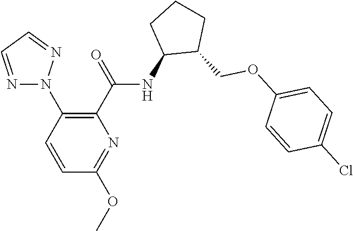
N1(C2=C(C(=O)NC3C(COC4=CC=C(Cl)C=C4)CCC3)N=C(OC)C=C2)N=CC=N1
